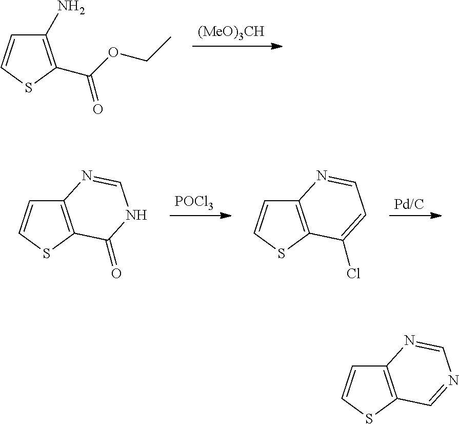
[(MeO)3CH].C1(N)=C(C(OCC)=O)SC=C1.[POCl3].[Pd/C].C12=C(SC=C1)C(=O)NC=N2.C12=C(SC=C1)C(Cl)=CC=N2.C12=C(SC=C1)C=NC=N2
